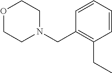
O1CCN(CC2=C(CC)C=CC=C2)CC1
